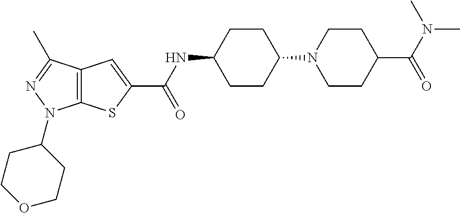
C12=C(SC(C(NC3CCC(N4CCC(C(N(C)C)=O)CC4)CC3)=O)=C1)N(C1CCOCC1)N=C2C
